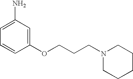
C1=C(N)C=C(OCCCN2CCCCC2)C=C1
